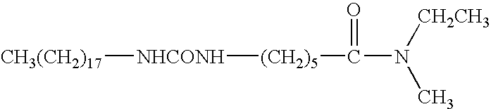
[CH3(CH2)17][NHCONH][(CH2)5]C(=O)N(C)[CH2CH3]
